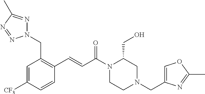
N1(CC2=C(C=CC(N3CCN(CC4=COC(C)=N4)CC3CO)=O)C=CC([CF3])=C2)N=C(C)N=N1
